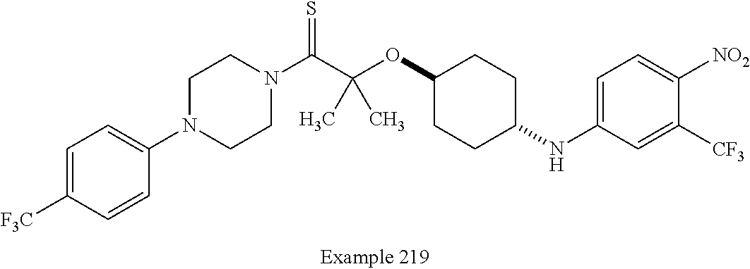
C1=C([F3C])C=CC(N2CCN(C(C(OC3CCC(NC4=CC=C([NO2])C([CF3])=C4)CC3)(C)C)=S)CC2)=C1
